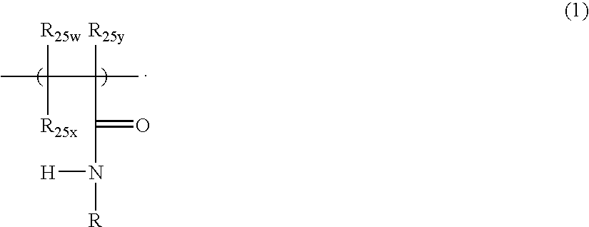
CC([R25w])(C([R25y])(C)C(=O)N([R])[H])[R25x]
